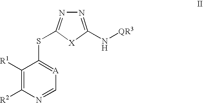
C1([R1])=C([R2])N=C[A]=C1SC1=NN=C(N[QR3])[X]1
